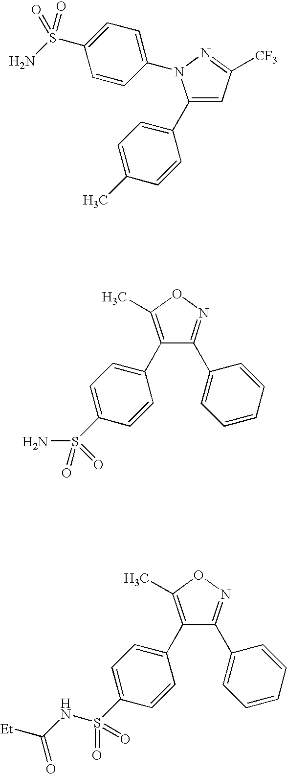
C1(C2=CC=C(C)C=C2)=CC([CF3])=NN1C1=CC=C(S(N)(=O)=O)C=C1.C1(C2=CC=C(S(N)(=O)=O)C=C2)=C(C)ON=C1C1=CC=CC=C1.C1(C2=CC=C(S(=O)(=O)NC([Et])=O)C=C2)=C(C)ON=C1C1=CC=CC=C1
